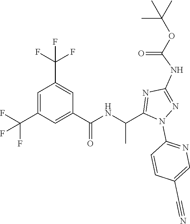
C1=C(C(F)(F)F)C=C(C(=O)NC(C)C2=NC(NC(=O)OC(C)(C)C)=NN2C2=NC=C(C#N)C=C2)C=C1C(F)(F)F
